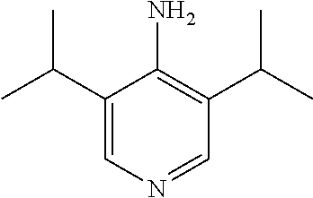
C(C1=CN=CC(C(C)C)=C1N)(C)C
